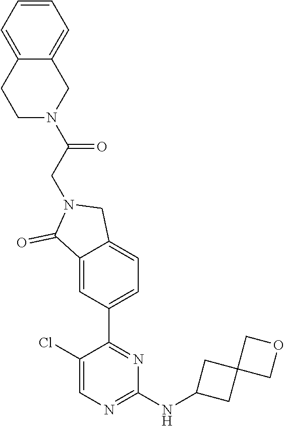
C1(Cl)=CN=C(NC2CC3(C2)COC3)N=C1C1=CC=C2C(=C1)C(=O)N(CC(=O)N1CC3=CC=CC=C3CC1)C2
